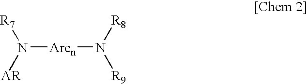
N([Aren]N([R9])[R8])([AR])[R7]
